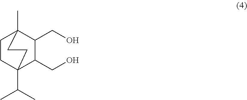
C1CC2(C(C)C)C(CO)C(CO)C1(C)CC2
